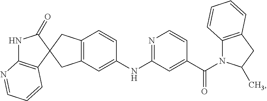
C1(=O)NC2=C(C=CC=N2)C12CC1=C(C=C(NC3=NC=CC(C(=O)N4C5=C(CC4C)C=CC=C5)=C3)C=C1)C2
